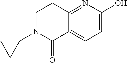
C1N(C2CC2)C(=O)C2=CC=C(O)N=C2C1
